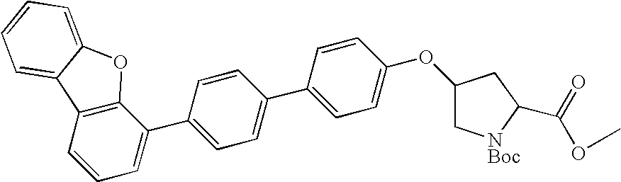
C12=C(OC3=CC=CC=C13)C(C1=CC=C(C3=CC=C(OC4C[NBoc]C(C(OC)=O)C4)C=C3)C=C1)=CC=C2
